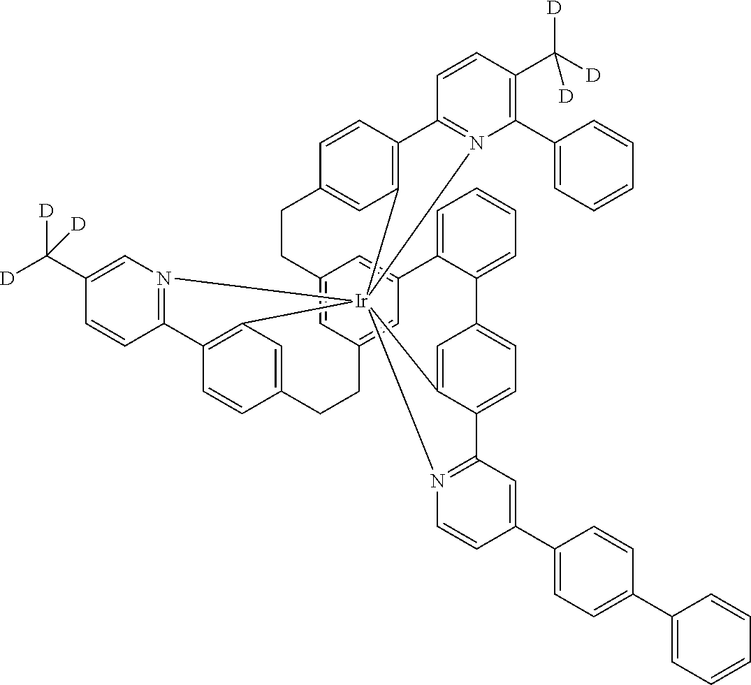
C12=CC3=CC(=C1)C1=CC=CC=C1C1=CC=C4C(=C1)[Ir]15(C6=C(C=CC(=C6)CC3)C3=N1C=C(C([D])([D])[D])C=C3)(C1=C(C=CC(=C1)CC2)C1=N5C(C2=CC=CC=C2)=C(C([D])([D])[D])C=C1)N1=C4C=C(C2=CC=C(C3=CC=CC=C3)C=C2)C=C1
